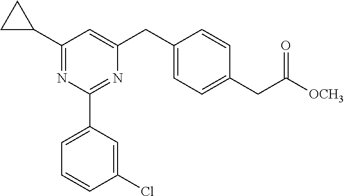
C1(C2CC2)=NC(C2=CC=CC(Cl)=C2)=NC(CC2=CC=C(CC([OCH3])=O)C=C2)=C1
